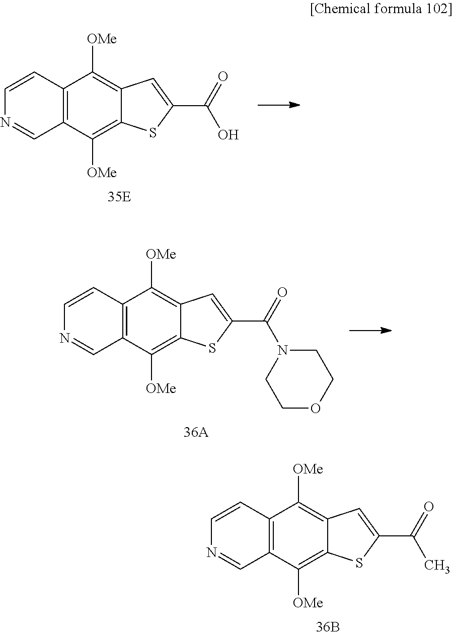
C12=C(C([OMe])=C3C(=C1[OMe])C=C(C(O)=O)S3)C=NC=C2.C12=C(C([OMe])=C3C(=C1[OMe])C=C(C(N1CCOCC1)=O)S3)C=NC=C2.C12=C(C([OMe])=C3C(=C1[OMe])C=C(C(C)=O)S3)C=NC=C2
